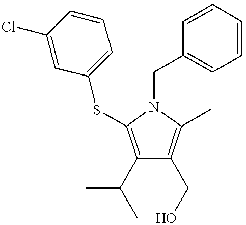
C1(C(C)C)=C(SC2=CC=CC(Cl)=C2)N(CC2=CC=CC=C2)C(C)=C1CO
